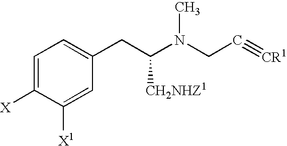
C1=C([X])C([X1])=CC(CC(N(CC#[CR1])C)[CH2NHZ1])=C1
